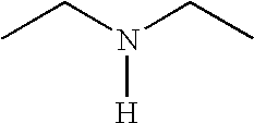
CCN(CC)[H]
